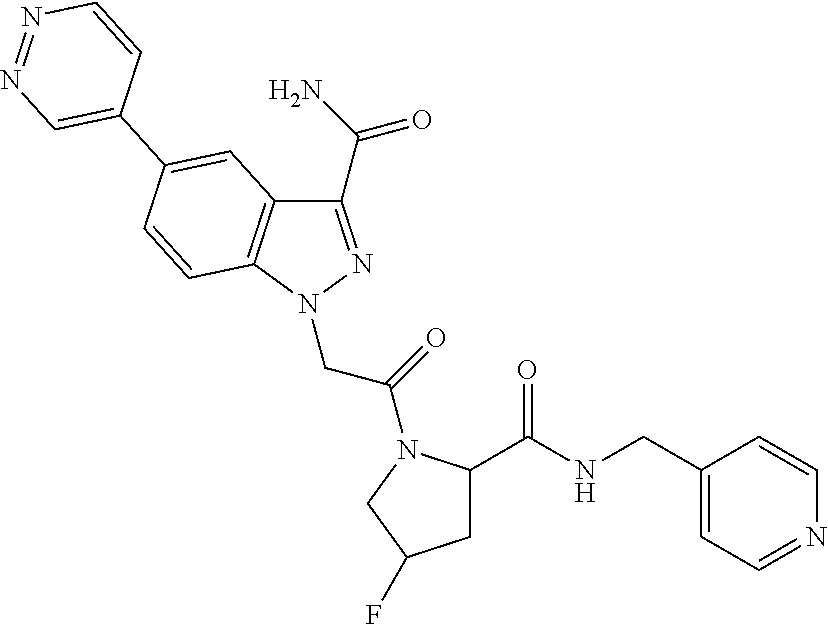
C(NC(=O)C1CC(F)CN1C(CN1N=C(C(=O)N)C2=C1C=CC(C1=CN=NC=C1)=C2)=O)C1=CC=NC=C1
